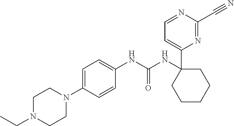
N1=C(C#N)N=CC=C1C1(NC(NC2=CC=C(N3CCN(CC)CC3)C=C2)=O)CCCCC1
